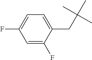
C1=C(F)C(CC(C)(C)C)=CC=C1F
